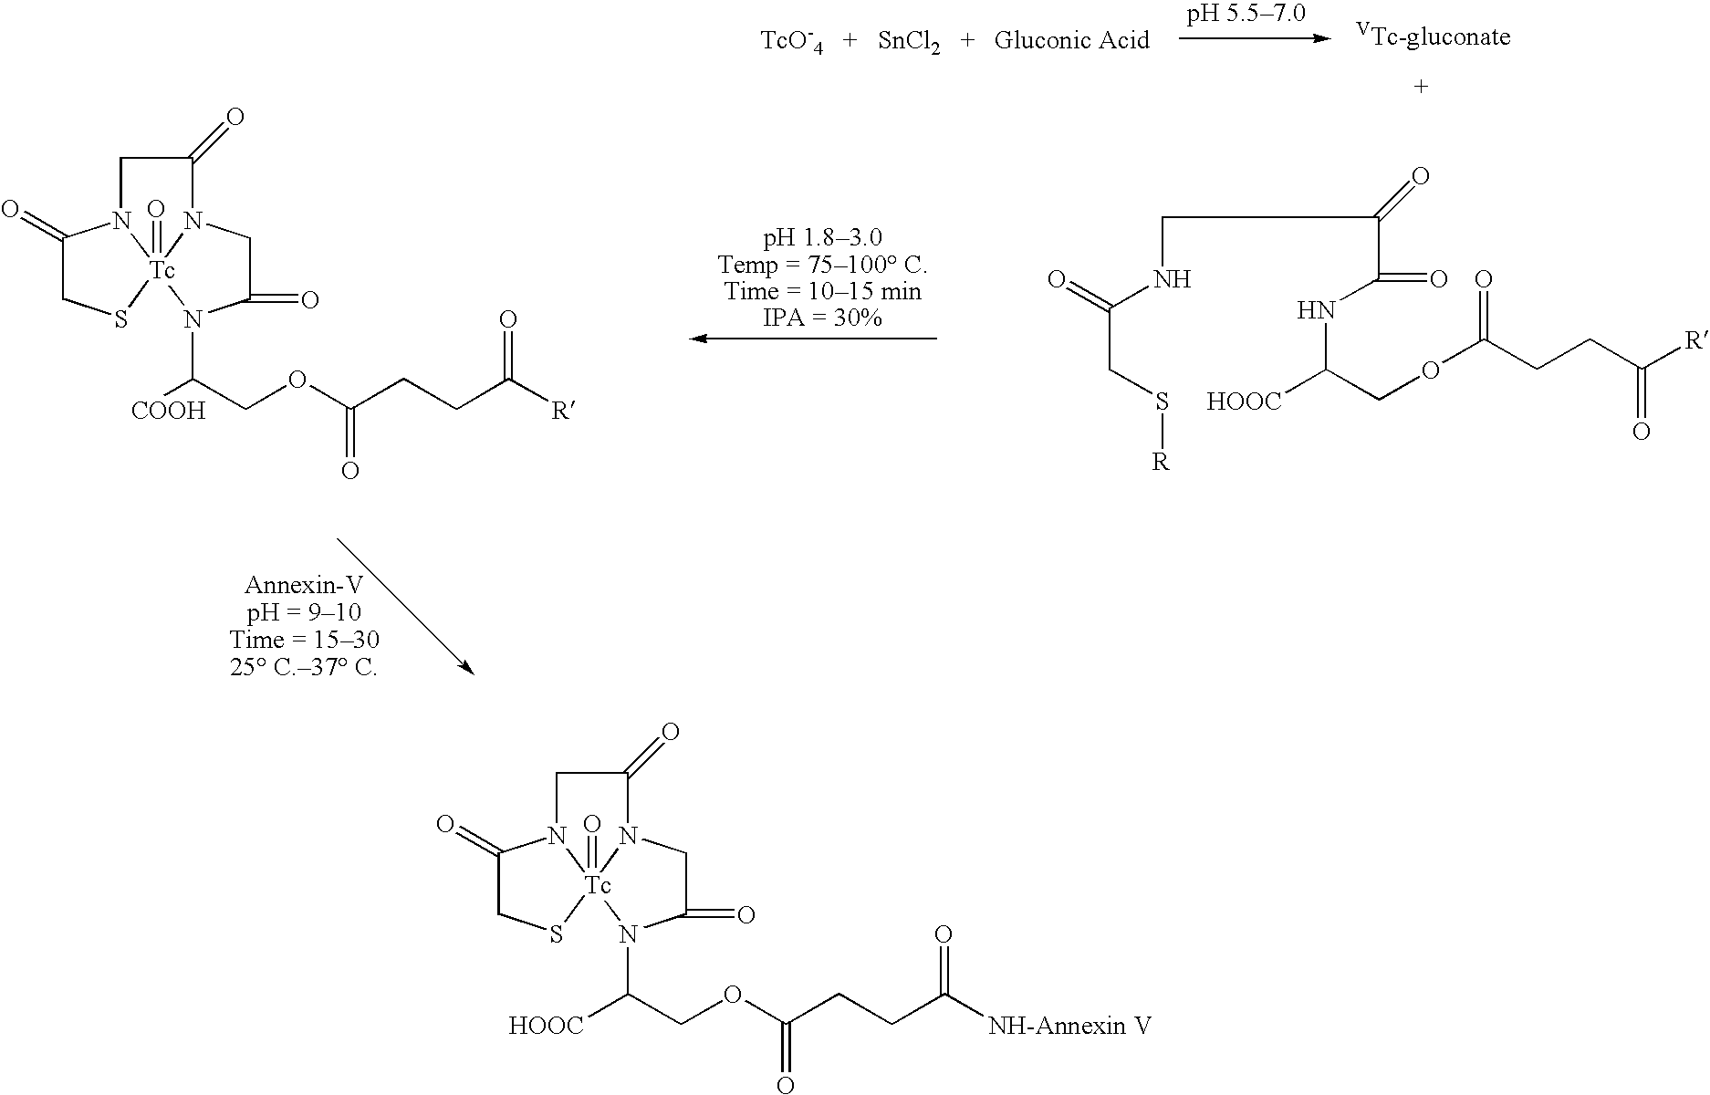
[TcO-4].[SnCl2].O(C(CCC([R])=O)=O)CC([HOOC])NC(C(CNC(CS[R])=O)=O)=O.C1(=O)CS[Tc]23(=O)N1CC(=O)N2CC(=O)N3C([COOH])COC(CCC(=O)[R])=O.C1(=O)CS[Tc]23(=O)N1CC(=O)N2CC(=O)N3C([HOOC])COC(CCC(=O)[NH-Annexin V])=O
